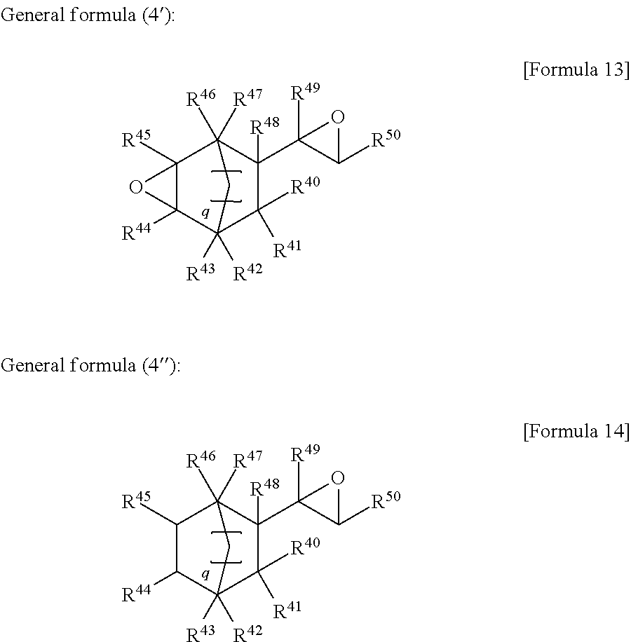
C12([R45])C([R44])(C3([R43])([R42])C([R41])([R40])C([R48])(C4([R49])C([R50])O4)C1([R46])([R47])C3)O2.C1([R45])C([R44])C2([R43])([R42])C([R41])([R40])C([R48])(C3([R49])C([R50])O3)C1([R46])([R47])C2
